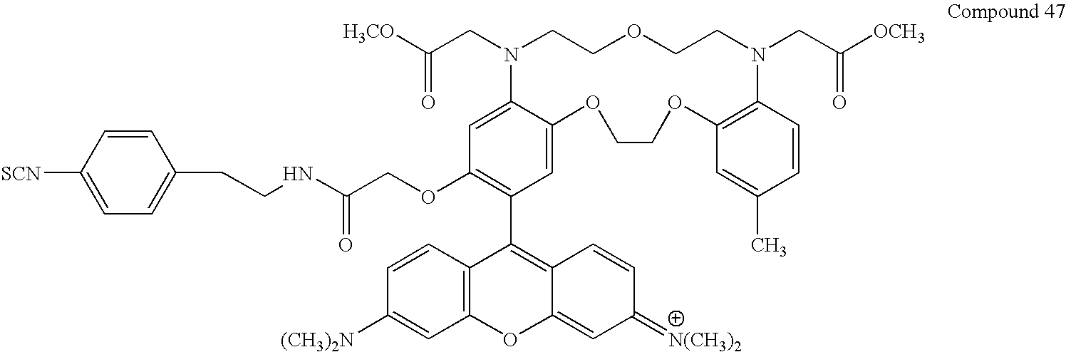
C(CN1CCOCCN(CC([OCH3])=O)C2=C(C=C(C)C=C2)OCCOC2=CC(C3=C4C(=CC(=[N(CH3)2])C=C4)OC4=C3C=CC([(CH3)2N])=C4)=C(OCC(=O)NCCC3=CC=C([SCN])C=C3)C=C12)([H3CO])=O
